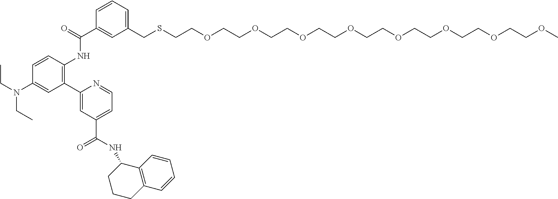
C1=CC=C(CSCCOCCOCCOCCOCCOCCOCCOCCOC)C=C1C(NC1=C(C2=CC(C(=O)NC3CCCC4=C3C=CC=C4)=CC=N2)C=C(N(CC)CC)C=C1)=O
